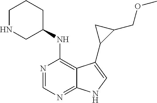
C1=NC(NC2CCCNC2)=C2C(=N1)NC=C2C1C(COC)C1
